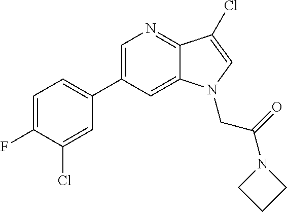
C1(C2=CN=C3C(=C2)N(CC(=O)N2CCC2)C=C3Cl)=CC=C(F)C(Cl)=C1
